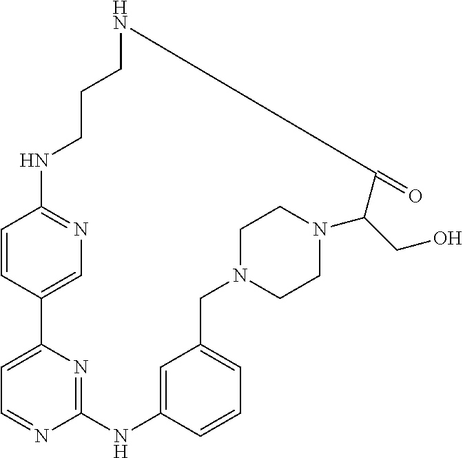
C1=CC2=CN=C1NCCCNC(=O)C(CO)N1CCN(CC3=CC=CC(=C3)NC3=NC2=CC=N3)CC1
